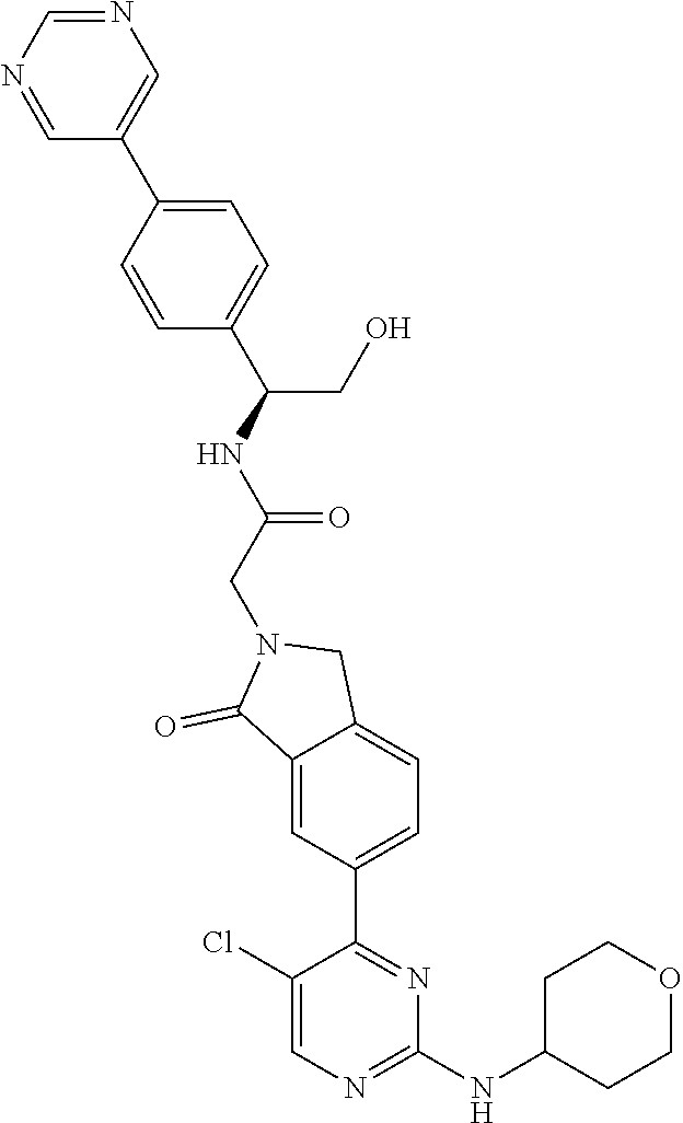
C1(NC2CCOCC2)=NC=C(Cl)C(C2=CC=C3C(=C2)C(=O)N(CC(NC(CO)C2=CC=C(C4=CN=CN=C4)C=C2)=O)C3)=N1
